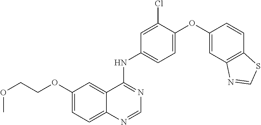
C1=C(OC2=CC3=C(C=C2)SC=N3)C(Cl)=CC(NC2=NC=NC3=CC=C(OCCOC)C=C23)=C1
